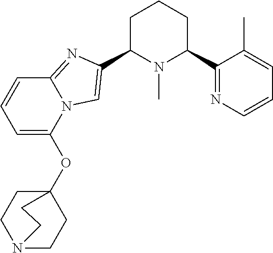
C1C(C2=CN3C(=N2)C=CC=C3OC23CCN(CC2)CC3)N(C)C(C2=NC=CC=C2C)CC1
